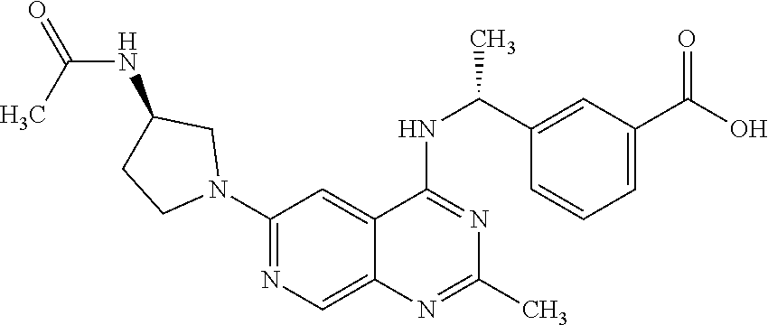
C1(N2CC(NC(=O)C)CC2)=NC=C2C(=C1)C(NC(C1=CC(C(O)=O)=CC=C1)C)=NC(C)=N2
